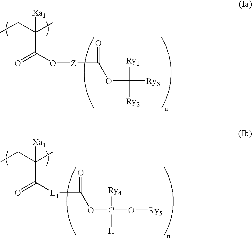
CCC(C)([Xa1])C(O[Z]C(=O)OC([Ry1])([Ry2])[Ry3])=O.CCC(C)([Xa1])C(=O)[L1]C(=O)OC([Ry4])([H])O[Ry5]
